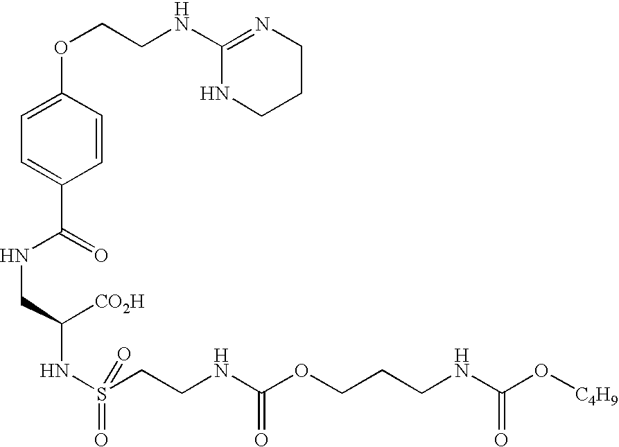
C1=C(OCCNC2=NCCCN2)C=CC(C(=O)NCC(NS(CCNC(OCCCNC(O[C4H9])=O)=O)(=O)=O)[CO2H])=C1
